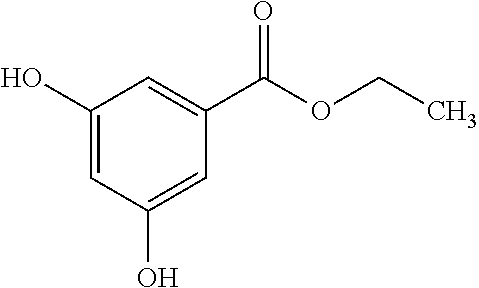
C1(O)=CC(O)=CC(C(OCC)=O)=C1
